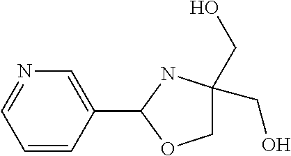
C1=CC(C2OCC(CO)(CO)N2)=CN=C1
